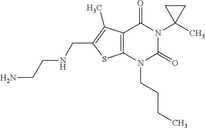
C12=C(N(CCCC)C(=O)N(C3(C)CC3)C1=O)SC(CNCCN)=C2C
